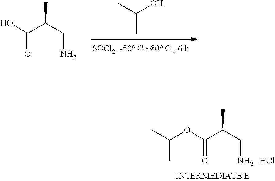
CC(O)C.OC(C(CN)C)=O.CC(OC(C(CN)C)=O)C.Cl
